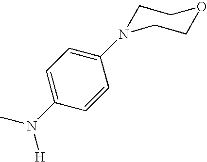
CN(C1=CC=C(N2CCOCC2)C=C1)[H]
